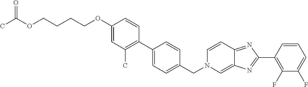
C1(OCCCCOC(C)=O)=CC(C)=C(C2=CC=C(CN3C=C4C(=NC(C5=C(F)C(F)=CC=C5)=N4)C=C3)C=C2)C=C1
